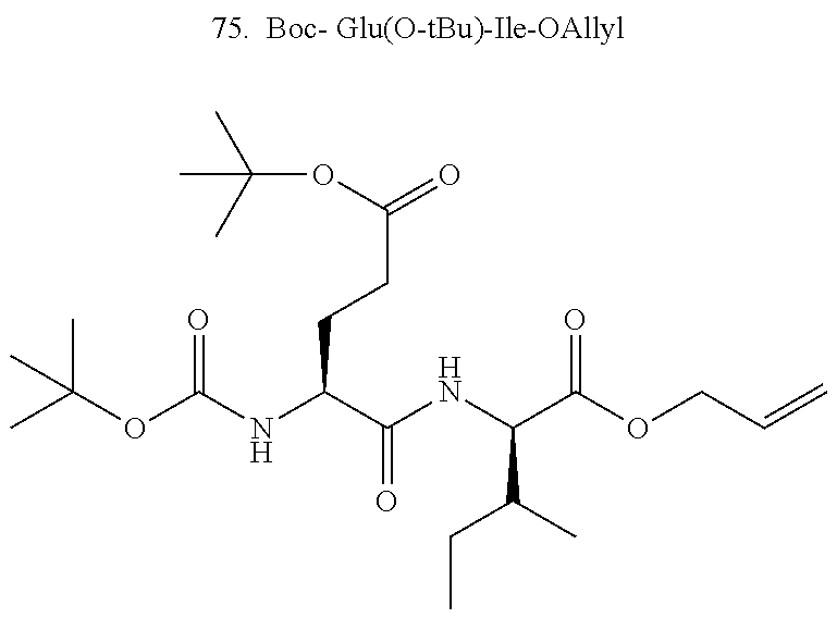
CC(OC(NC(C(NC(C(OCC=C)=O)C(C)CC)=O)CCC(=O)OC(C)(C)C)=O)(C)C
